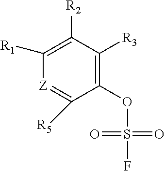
C1([R1])=C([R2])C([R3])=C(OS(=O)(=O)F)C([R5])=[Z]1
